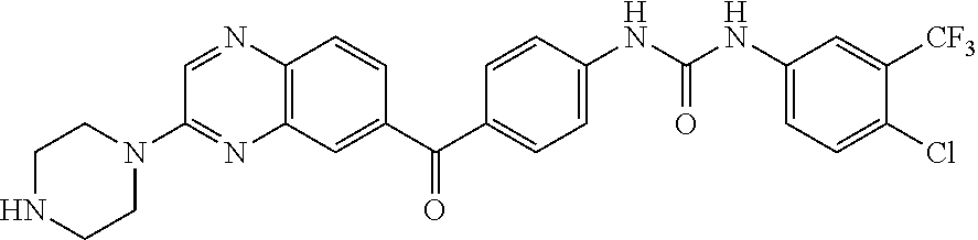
C1=NC2=C(N=C1N1CCNCC1)C=C(C(C1=CC=C(NC(NC3=CC=C(Cl)C([CF3])=C3)=O)C=C1)=O)C=C2
